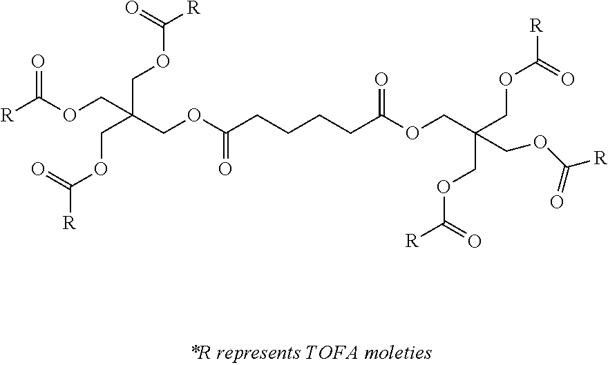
[R]C(OCC(COC(=O)[R])(COC([R])=O)COC(=O)CCCCC(OCC(COC([R])=O)(COC([R])=O)COC(=O)[R])=O)=O
